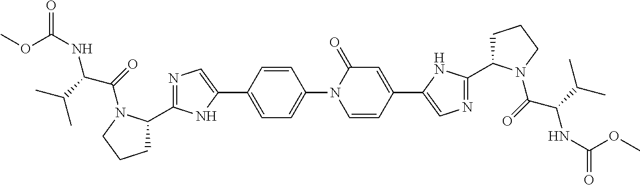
C1=CC(C2=CN=C(C3CCCN3C(=O)C(C(C)C)NC(=O)OC)N2)=CC=C1N1C=CC(C2=CN=C(C3CCCN3C(=O)C(C(C)C)NC(=O)OC)N2)=CC1=O
